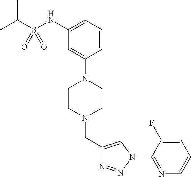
C1=CC=C(NS(C(C)C)(=O)=O)C=C1N1CCN(CC2=CN(C3=NC=CC=C3F)N=N2)CC1
